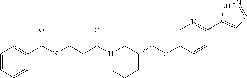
N1(C(CCNC(C2=CC=CC=C2)=O)=O)CCCC(COC2=CN=C(C3=CC=NN3)C=C2)C1
